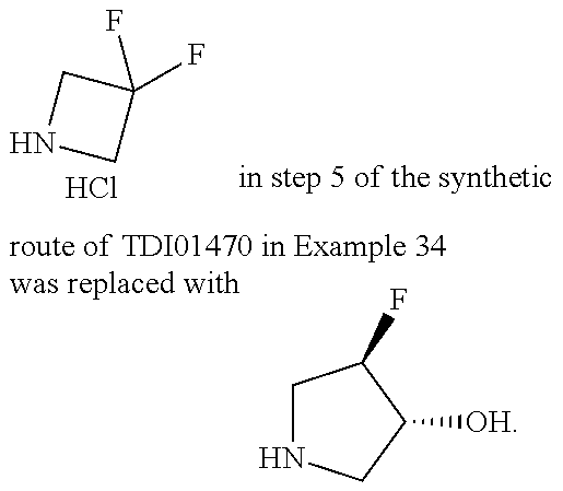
N1CC(F)(F)C1.Cl.C1NCC([OH])C1F
